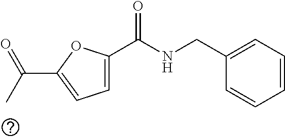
C(C)(=O)C1=CC=C(C(NCC2=CC=CC=C2)=O)O1
